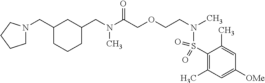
C1N(CC2CCCC(CN(C(COCCN(S(C3=C(C)C=C([OMe])C=C3C)(=O)=O)C)=O)C)C2)CCC1
